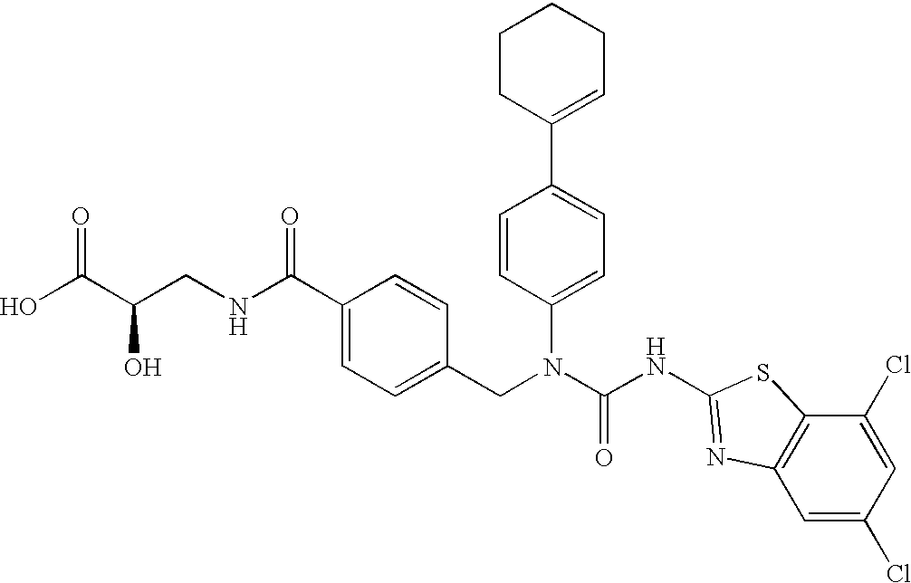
OC(C(CNC(C1=CC=C(CN(C(NC2=NC3=C(S2)C(Cl)=CC(Cl)=C3)=O)C2=CC=C(C3=CCCCC3)C=C2)C=C1)=O)O)=O
